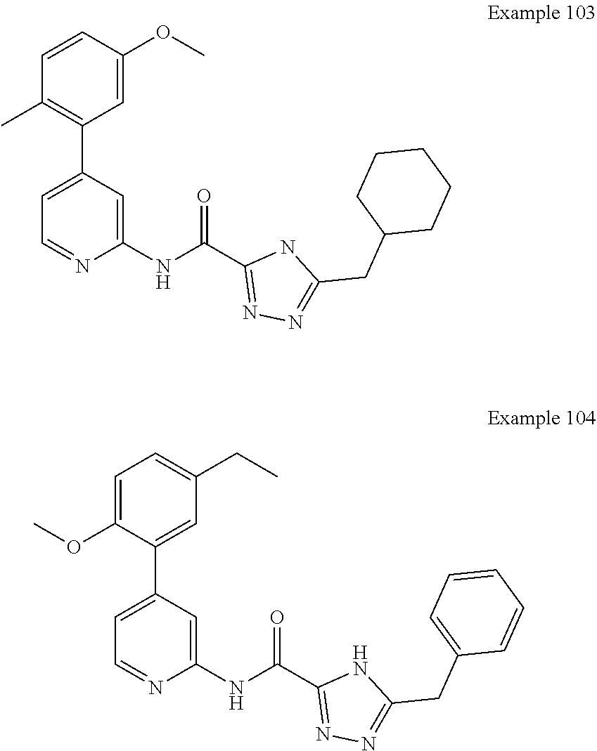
COC1=CC(C2=CC=NC(NC(C3=NN=C(CC4CCCCC4)N3)=O)=C2)=C(C)C=C1.CCC1=CC=C(OC)C(C2=CC=NC(NC(C3=NN=C(CC4=CC=CC=C4)N3)=O)=C2)=C1
